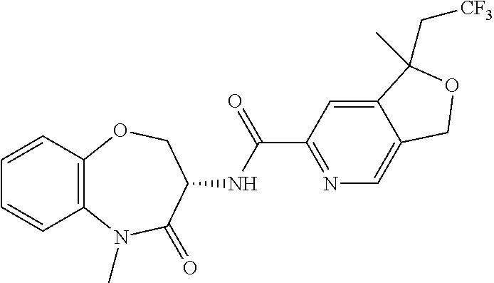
C12=C(C=CC=C1)OCC(NC(C1=NC=C3C(=C1)C(C)(C[CF3])OC3)=O)C(=O)N2C
